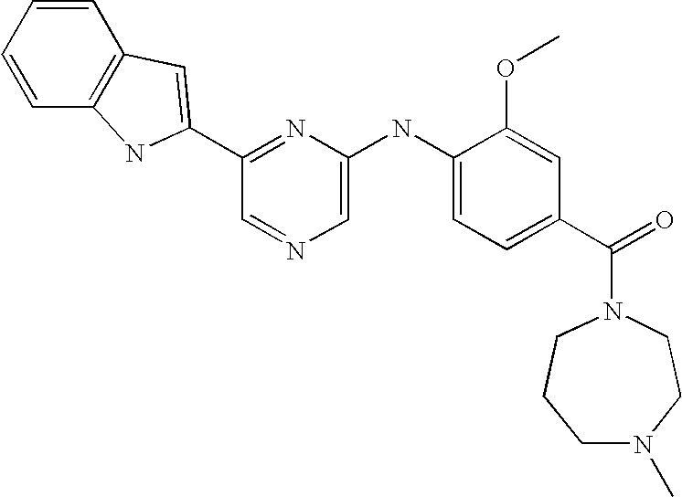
C1=CC=CC2=C1C=C(C1=NC(NC3=CC=C(C(=O)N4CCCN(C)CC4)C=C3OC)=CN=C1)N2
